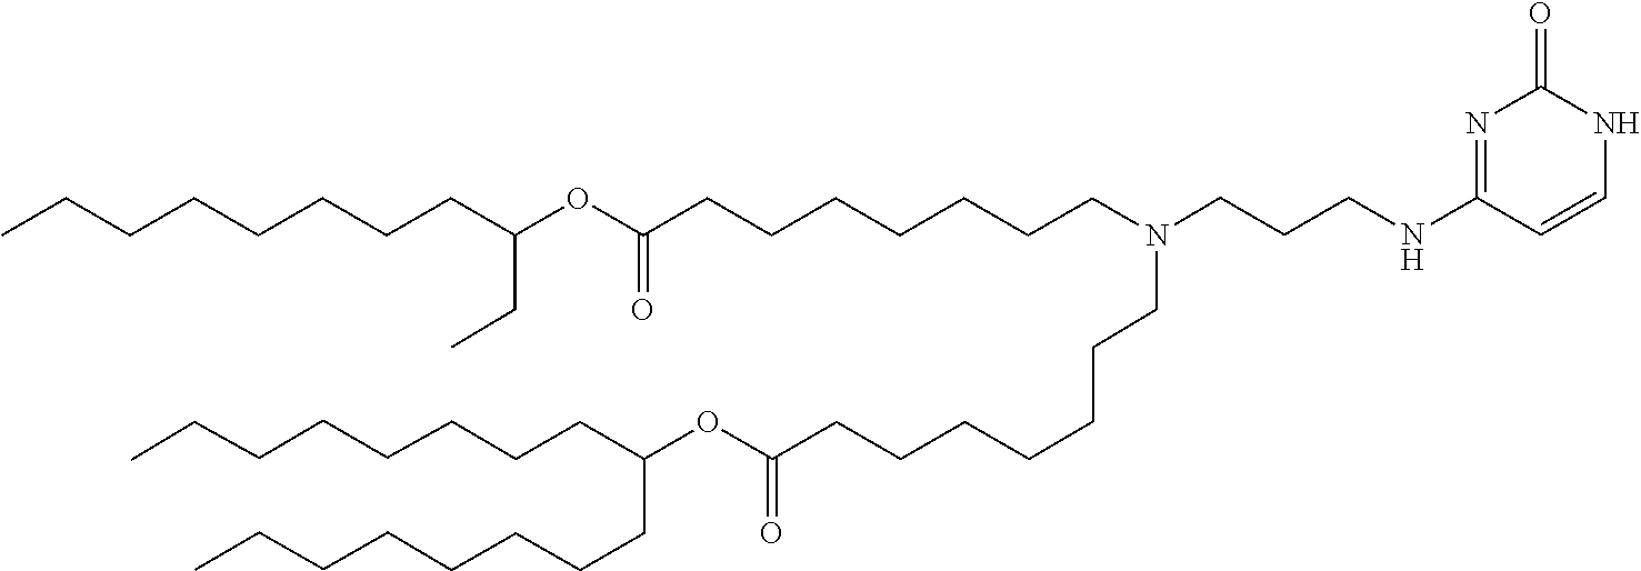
O(C(=O)CCCCCCCN(CCCNC1=NC(=O)NC=C1)CCCCCCCC(OC(CC)CCCCCCCC)=O)C(CCCCCCCC)CCCCCCCC
